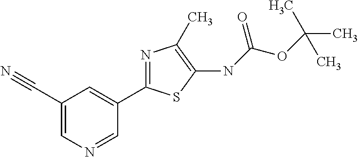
C1(C#N)=CN=CC(C2=NC(C)=C(NC(OC(C)(C)C)=O)S2)=C1
